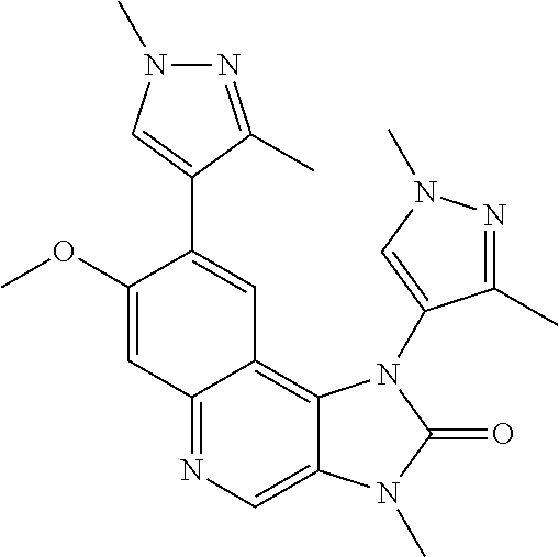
C1(OC)=CC2=NC=C3C(=C2C=C1C1=CN(C)N=C1C)N(C1=CN(C)N=C1C)C(=O)N3C
